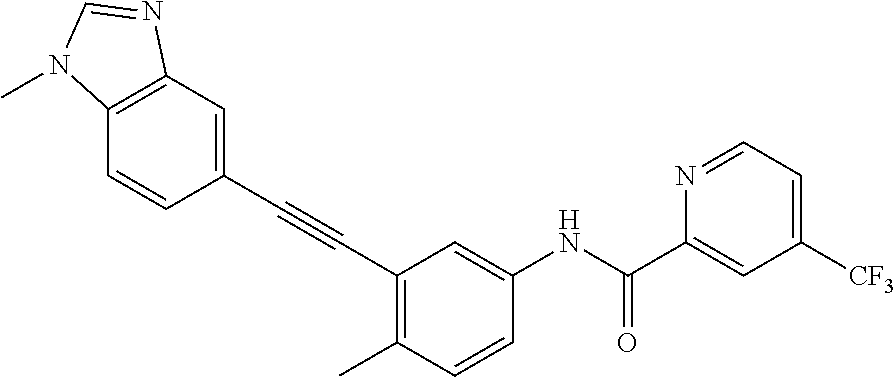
C1(C#CC2=C(C)C=CC(NC(C3=CC([CF3])=CC=N3)=O)=C2)=CC2=C(C=C1)N(C)C=N2
